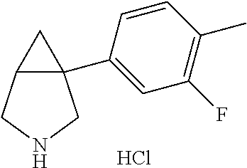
C12(C3=CC(F)=C(C)C=C3)C(CNC1)C2.Cl
